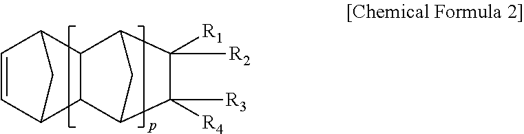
C1=CC2C3C(C1C2)C1C([R1])([R2])C([R4])([R3])C3C1
